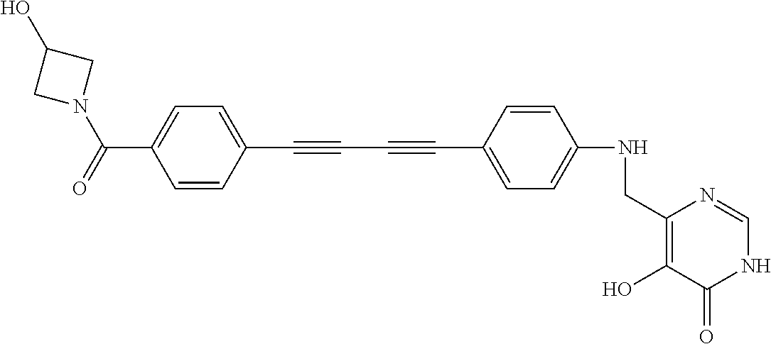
C1=CC(C#CC#CC2=CC=C(NCC3=C(O)C(=O)NC=N3)C=C2)=CC=C1C(N1CC(O)C1)=O
